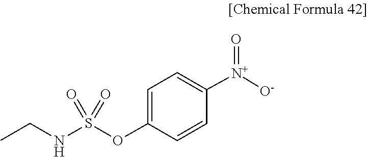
[O-][N+](C1=CC=C(OS(=O)(=O)NCC)C=C1)=O
